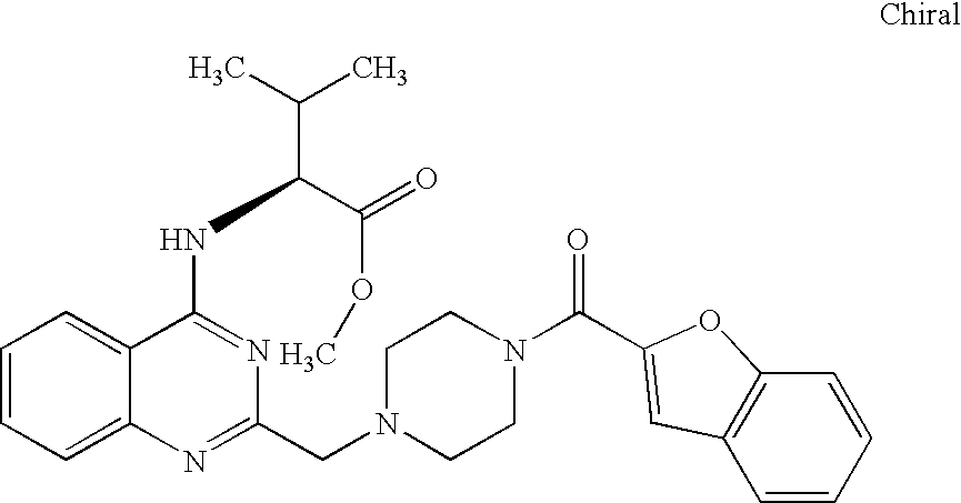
C1=CC=C2C(=C1)C(NC(C(C)C)C(=O)OC)=NC(CN1CCN(C(=O)C3=CC4=C(C=CC=C4)O3)CC1)=N2
